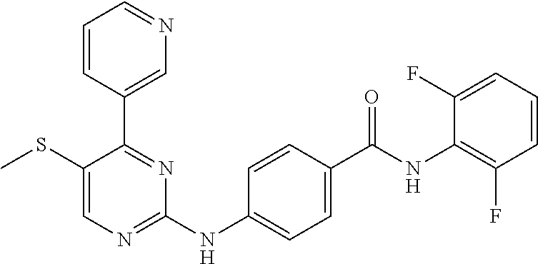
C1=CC(C2=NC(NC3=CC=C(C(NC4=C(F)C=CC=C4F)=O)C=C3)=NC=C2SC)=CN=C1
